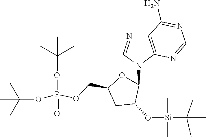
C(C1CC(O[Si](C(C)(C)C)(C)C)C(N2C3=C(C(N)=NC=N3)N=C2)O1)OP(OC(C)(C)C)(=O)OC(C)(C)C
